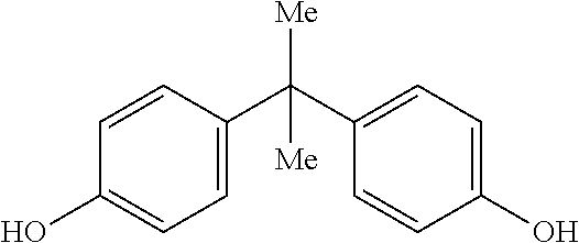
C1=CC(C(C2=CC=C(O)C=C2)([Me])[Me])=CC=C1O
